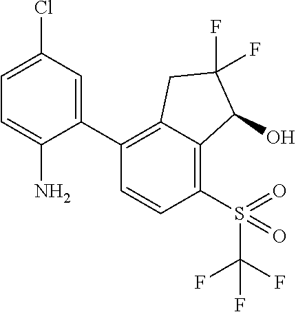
C1(C2=CC(Cl)=CC=C2N)=C2C(=C(S(=O)(C(F)(F)F)=O)C=C1)C(O)C(F)(F)C2
